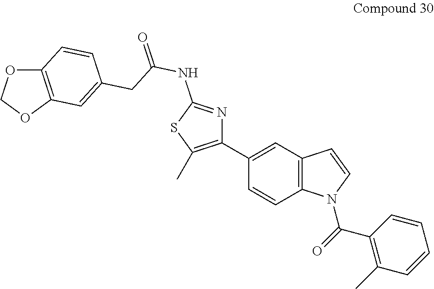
C1(C2=CC3=C(C=C2)N(C(=O)C2=C(C)C=CC=C2)C=C3)=C(C)SC(NC(=O)CC2=CC3=C(C=C2)OCO3)=N1
